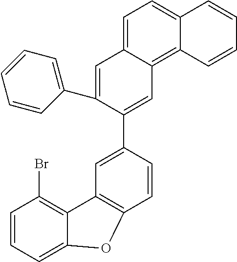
C12=C(Br)C=CC=C1OC1=C2C=C(C2=CC3=C4C(=CC=C3C=C2C2=CC=CC=C2)C=CC=C4)C=C1
